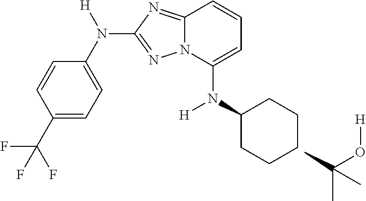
C1=CC(C(F)(F)F)=CC=C1N([H])C1=NN2C(=N1)C=CC=C2N(C1CCCCC1)[H].C(C)(C)(O[H])C
